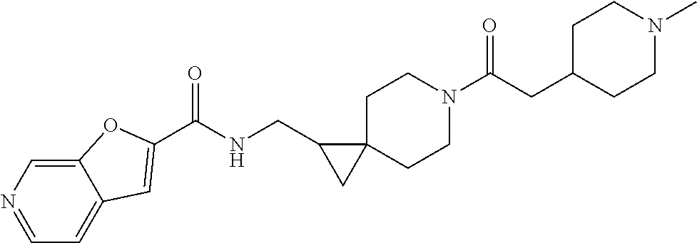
C1C2(CCN(C(CC3CCN(C)CC3)=O)C1)C(CNC(=O)C1=CC3=CC=NC=C3O1)C2
